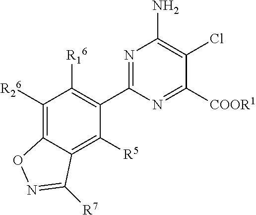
C1([R26])=C2C(=C([R5])C(C3=NC(N)=C(Cl)C([COOR1])=N3)=C1[R16])C([R7])=NO2
